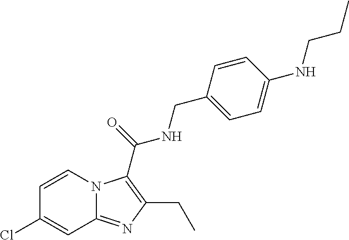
C1=CN2C(=NC(CC)=C2C(NCC2=CC=C(NCCC)C=C2)=O)C=C1Cl
